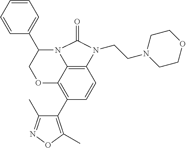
C12=C3C(=C(C4=C(C)ON=C4C)C=C1)OCC(C1=CC=CC=C1)N3C(=O)N2CCN1CCOCC1
